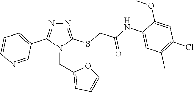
N1=C(SCC(NC2=CC(C)=C(Cl)C=C2OC)=O)N(CC2=CC=CO2)C(C2=CC=CN=C2)=N1
